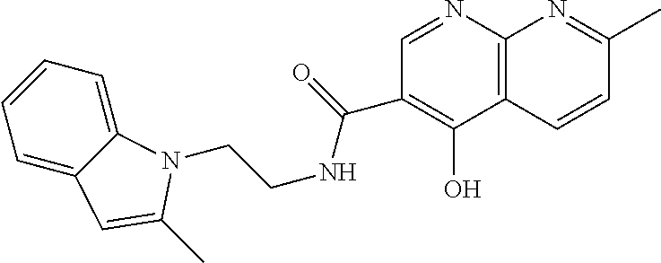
C1=CC=C2C(=C1)C=C(C)N2CCNC(=O)C1=C(O)C2=C(N=C1)N=C(C)C=C2
